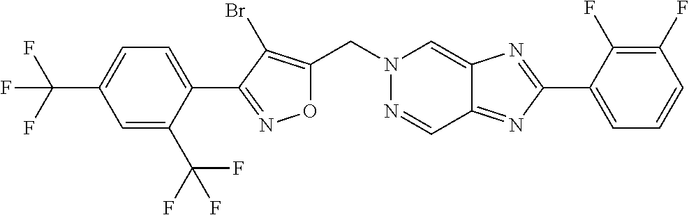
O1C(CN2N=CC3=NC(C4=CC=CC(F)=C4F)=NC3=C2)=C(Br)C(C2=CC=C(C(F)(F)F)C=C2C(F)(F)F)=N1
